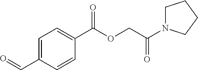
C1=C(C=O)C=CC(C(OCC(=O)N2CCCC2)=O)=C1
